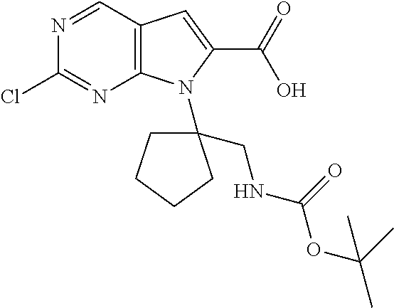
C12=C(C=NC(Cl)=N1)C=C(C(O)=O)N2C1(CNC(=O)OC(C)(C)C)CCCC1
